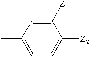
C1([Z1])=CC(C)=CC=C1[Z2]
